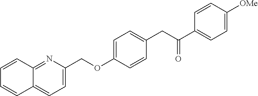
N1=C2C(=CC=C1COC1=CC=C(CC(C3=CC=C([OMe])C=C3)=O)C=C1)C=CC=C2
